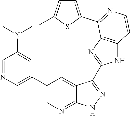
C1=NC=C(C2=CN=C3C(=C2)C(C2=NC4=C(N2)C=CN=C4C2=CC=C(C)S2)=NN3)C=C1N(C)C
